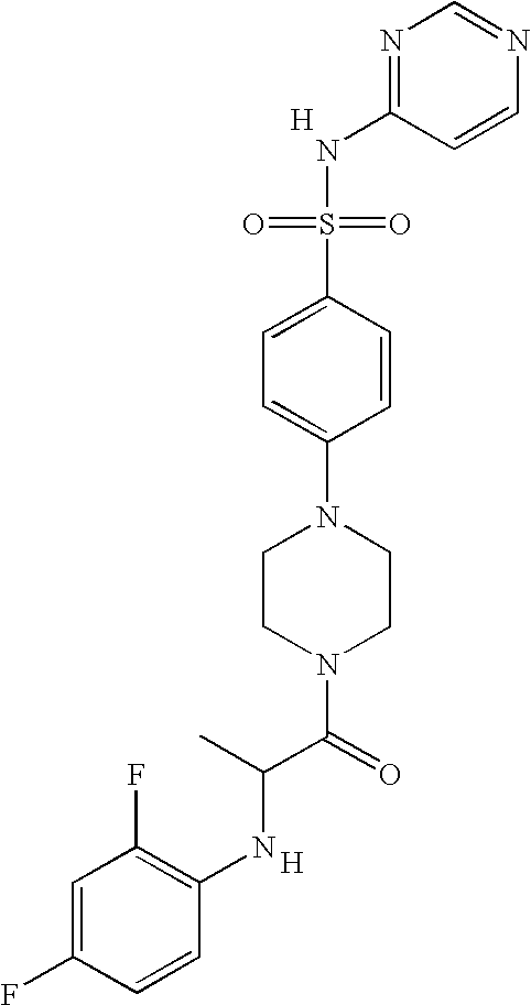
[H].C1=CN=CN=C1NS(=O)(=O)C1=CC=C(N2CCN(C(C(NC3=C(F)C=C(F)C=C3)C)=O)CC2)C=C1.[H]
